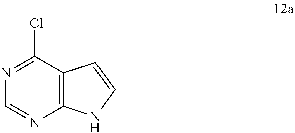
C12=C(C(Cl)=NC=N1)C=CN2
